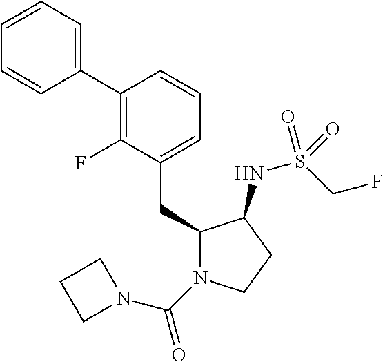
C1(CC2=CC=CC(C3=CC=CC=C3)=C2F)N(C(=O)N2CCC2)CCC1NS(CF)(=O)=O
